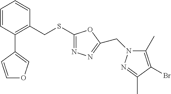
C1=CC(C2=COC=C2)=C(CSC2=NN=C(CN3C(C)=C(Br)C(C)=N3)O2)C=C1
